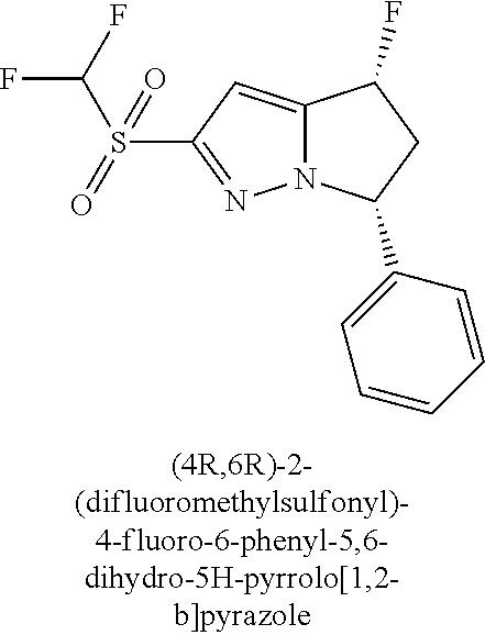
C12=CC(S(C(F)F)(=O)=O)=NN1C(C1=CC=CC=C1)CC2F
